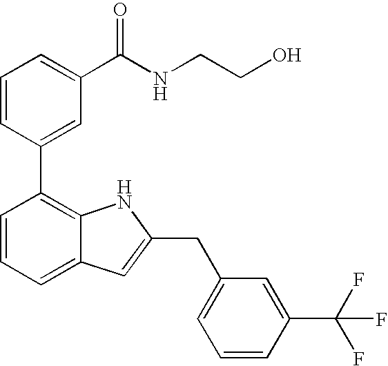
C1=CC(C2=C3C(=CC=C2)C=C(CC2=CC=CC(C(F)(F)F)=C2)N3)=CC(C(NCCO)=O)=C1
